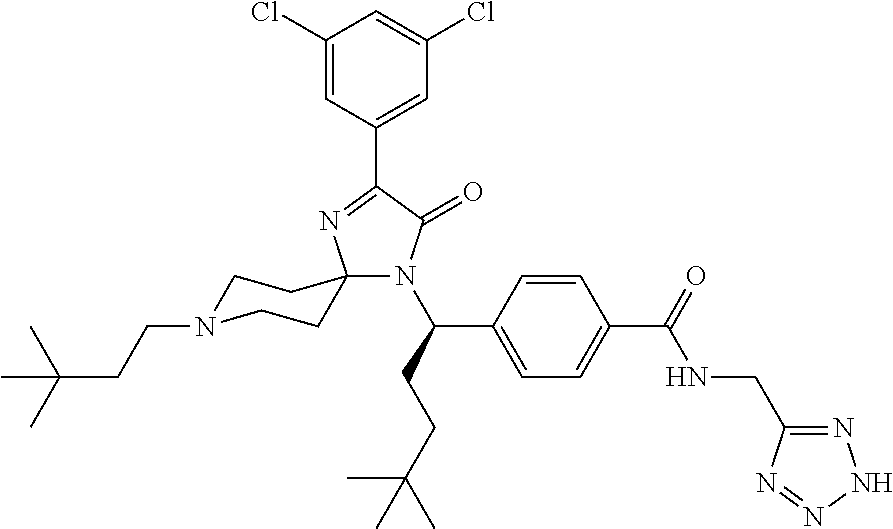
N1(C(CCC(C)(C)C)C2=CC=C(C(=O)NCC3=NNN=N3)C=C2)C(=O)C(C2=CC(Cl)=CC(Cl)=C2)=NC12CCN(CCC(C)(C)C)CC2
